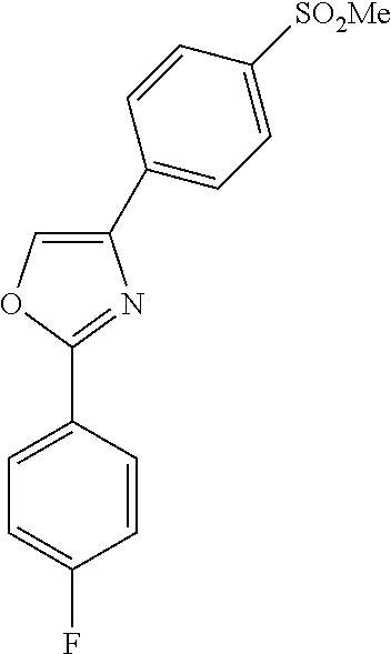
C1=C(C2=CC=C([SO2Me])C=C2)N=C(C2=CC=C(F)C=C2)O1
